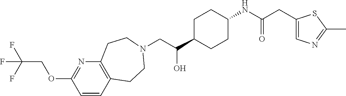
C(C(C1CCC(NC(CC2=CN=C(C)S2)=O)CC1)O)N1CCC2=C(N=C(OCC(F)(F)F)C=C2)CC1
